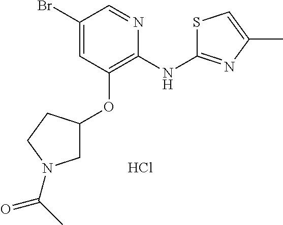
C1(Br)=CC(OC2CN(C(C)=O)CC2)=C(NC2=NC(C)=CS2)N=C1.Cl
